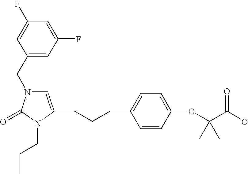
C1(CN2C=C(CCCC3=CC=C(OC(C(O)=O)(C)C)C=C3)N(CCC)C2=O)=CC(F)=CC(F)=C1
